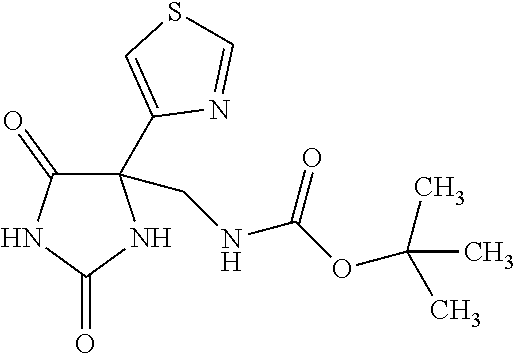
C1(CNC(OC(C)(C)C)=O)(C2=CSC=N2)C(=O)NC(=O)N1
